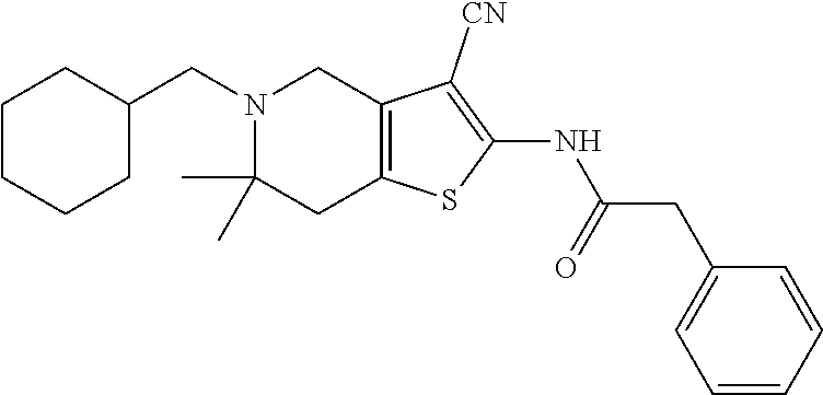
C1CCCC(CN2C(C)(C)CC3=C(C2)C([CN])=C(NC(CC2=CC=CC=C2)=O)S3)C1
